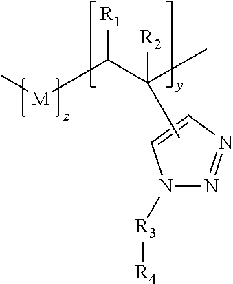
N1([R3][R4])N=NC=C1.CC(C([M]C)[R1])(C)[R2]
